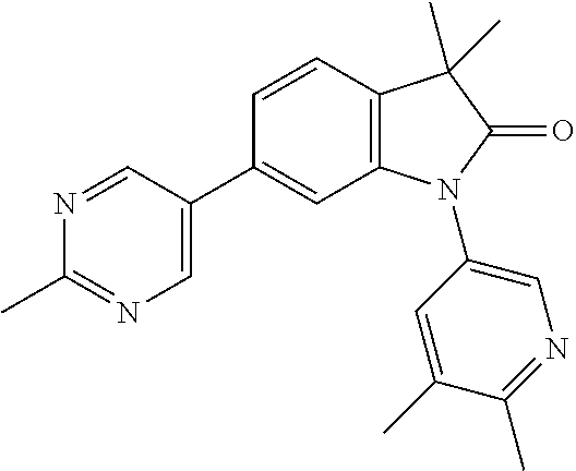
C1(C)=NC=C(C2=CC3=C(C=C2)C(C)(C)C(=O)N3C2=CN=C(C)C(C)=C2)C=N1
